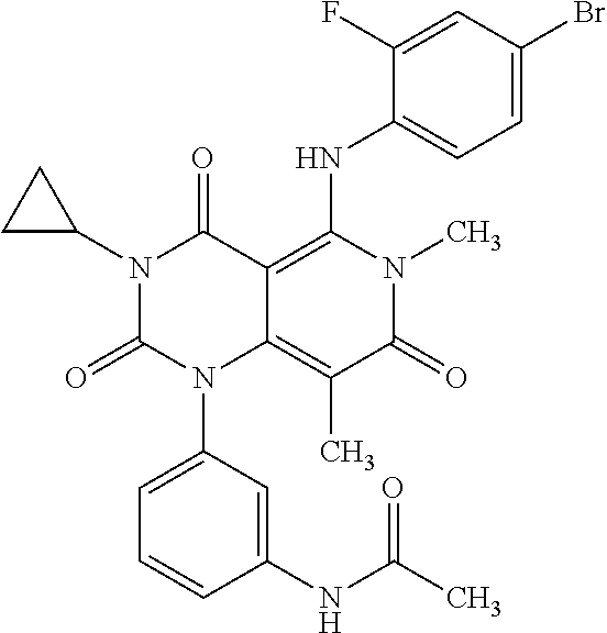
N1(C2CC2)C(=O)N(C2=CC=CC(NC(C)=O)=C2)C2=C(C)C(=O)N(C)C(NC3=CC=C(Br)C=C3F)=C2C1=O
